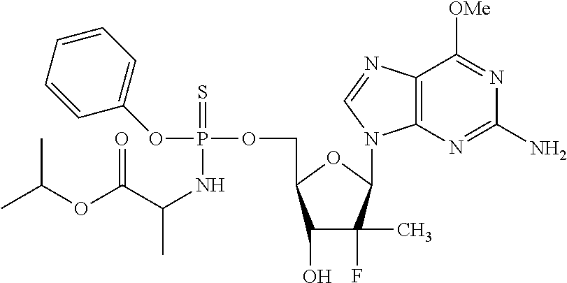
N(P(OCC1C(O)C(F)(C)C(N2C3=C(N=C2)C([OMe])=NC(N)=N3)O1)(=S)OC1=CC=CC=C1)C(C)C(OC(C)C)=O
